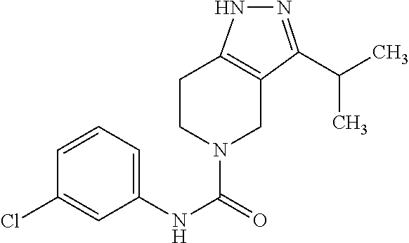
C1CN(C(NC2=CC=CC(Cl)=C2)=O)CC2=C1NN=C2C(C)C
